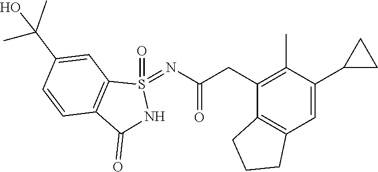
C12=C(C=C(C3CC3)C(C)=C1CC(=O)N=S1(=O)C3=C(C(=O)N1)C=CC(C(C)(C)O)=C3)CCC2
